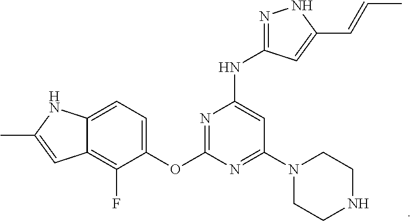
C12=C(F)C(OC3=NC(NC4=NNC(C=CC)=C4)=CC(N4CCNCC4)=N3)=CC=C1NC(C)=C2
